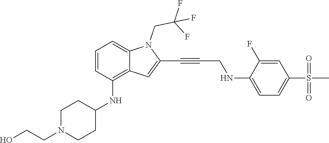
C(C#CC1=CC2=C(NC3CCN(CCO)CC3)C=CC=C2N1CC(F)(F)F)NC1=CC=C(S(C)(=O)=O)C=C1F
